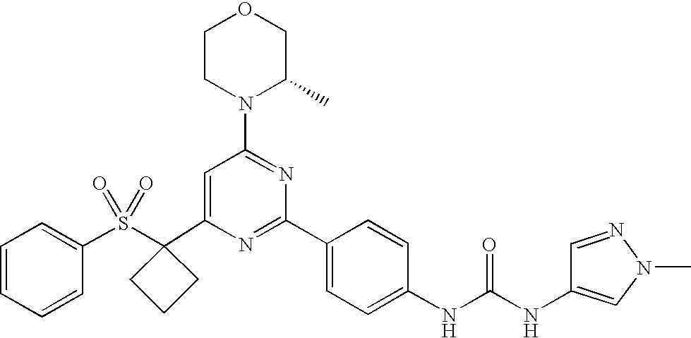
C1(C2(S(C3=CC=CC=C3)(=O)=O)CCC2)=CC(N2C(C)COCC2)=NC(C2=CC=C(NC(=O)NC3=CN(C)N=C3)C=C2)=N1
